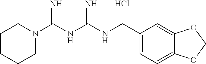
C1N(C(NC(NCC2=CC=C3C(=C2)OCO3)=N)=N)CCCC1.Cl
